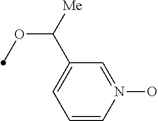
C1=CN(O)=CC(C([Me])OC)=C1
